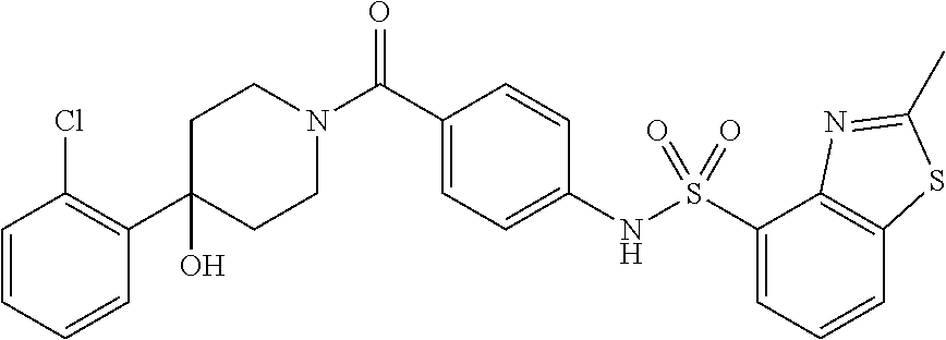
C1(C2=C(Cl)C=CC=C2)(O)CCN(C(C2=CC=C(NS(C3=CC=CC4=C3N=C(C)S4)(=O)=O)C=C2)=O)CC1
